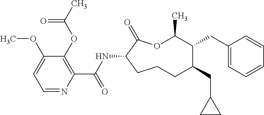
C1CC(NC(C2=C(OC(C)=O)C(OC)=CC=N2)=O)C(=O)OC(C)C(CC2=CC=CC=C2)C(CC2CC2)C1
